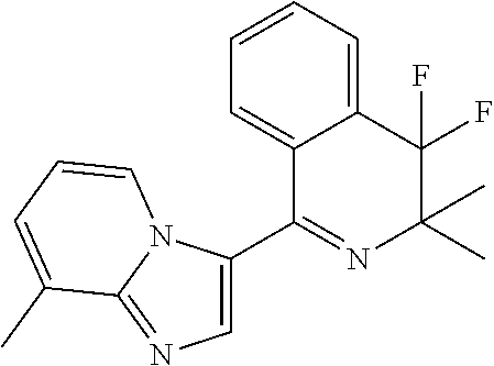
C1=CC=C2C(=C1)C(C1=CN=C3N1C=CC=C3C)=NC(C)(C)C2(F)F
